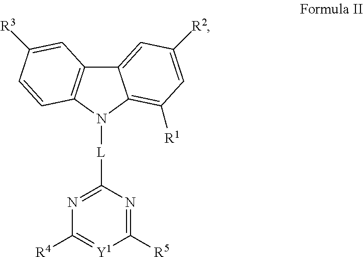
C1([R4])=[Y1]C([R5])=NC([L]N2C3=C(C4=CC([R2])=CC([R1])=C24)C=C([R3])C=C3)=N1
